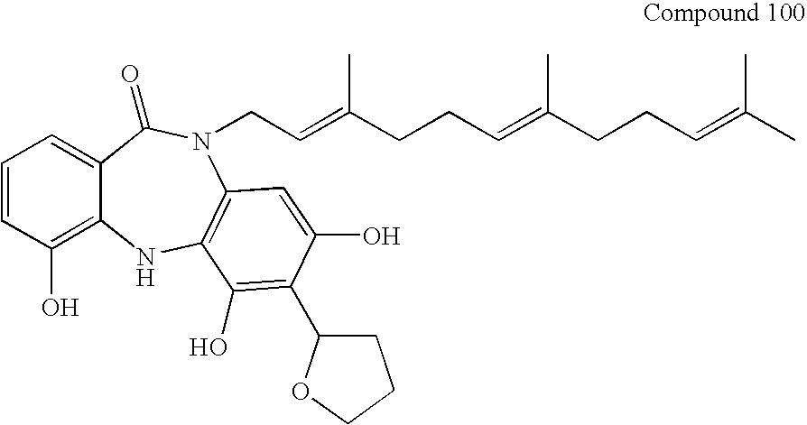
C(C=C(CCC=C(CCC=C(C)C)C)C)N1C2=C(NC3=C(O)C=CC=C3C1=O)C(O)=C(C1CCCO1)C(O)=C2
